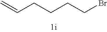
C=CCCCCBr
